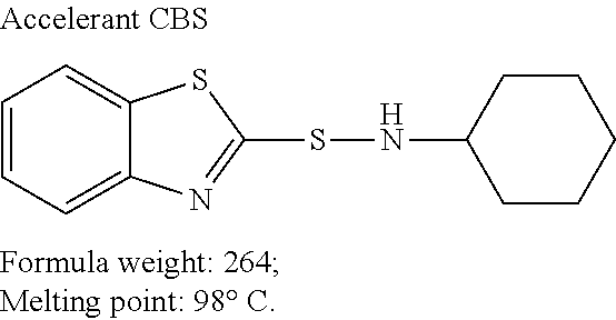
C1=CC=C2C(=C1)SC(SNC1CCCCC1)=N2
